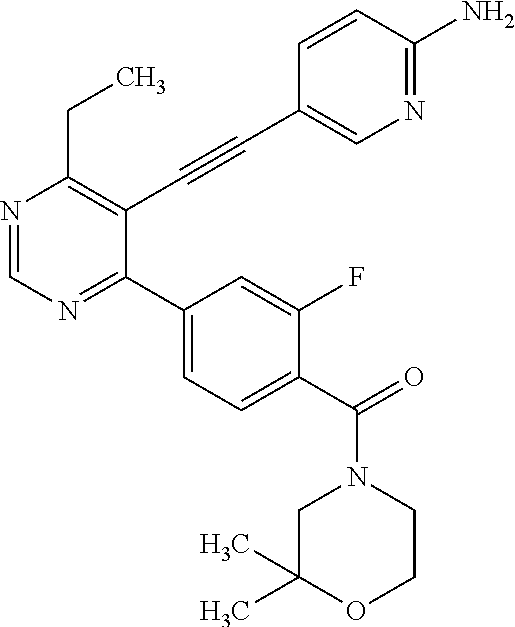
N1=CN=C(C2=CC=C(C(=O)N3CC(C)(C)OCC3)C(F)=C2)C(C#CC2=CN=C(N)C=C2)=C1CC
